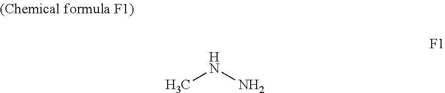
N(C)N
